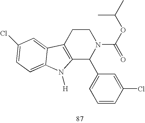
C12=C(CCN(C(=O)OC(C)C)C1C1=CC=CC(Cl)=C1)C1=CC(Cl)=CC=C1N2[H]
